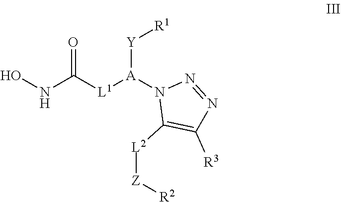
O=C(NO)[L1][A](N1C([L2][Z][R2])=C([R3])N=N1)[Y][R1]
